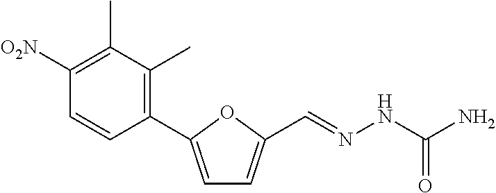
C1([O2N])=C(C)C(C)=C(C2=CC=C(C=NNC(N)=O)O2)C=C1
